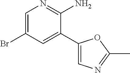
C1=C(Br)C=C(C2=CN=C(C)O2)C(N)=N1
